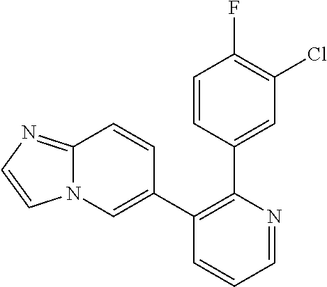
C1=NC(C2=CC(Cl)=C(F)C=C2)=C(C2=CN3C(=NC=C3)C=C2)C=C1
